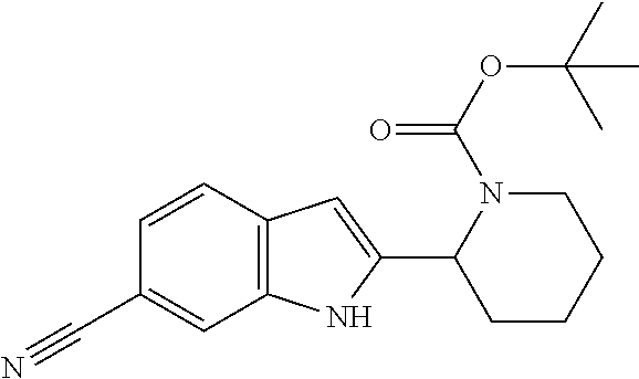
C(C1=CC2=C(C=C1)C=C(C1CCCCN1C(OC(C)(C)C)=O)N2)#N
